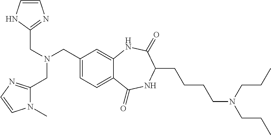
C(N(CC1=CC=C2C(=C1)NC(=O)C(CCCCN(CCC)CCC)NC2=O)CC1=NC=CN1)C1=NC=CN1C
